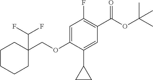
C(OC1=CC(F)=C(C(OC(C)(C)C)=O)C=C1C1CC1)C1(C(F)F)CCCCC1
